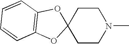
C12(CCN(C)CC1)OC1=C(O2)C=CC=C1
